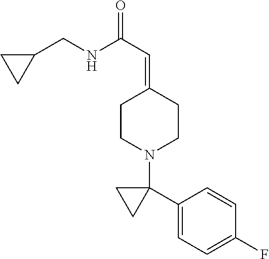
C1(CNC(C=C2CCN(C3(C4=CC=C(F)C=C4)CC3)CC2)=O)CC1
